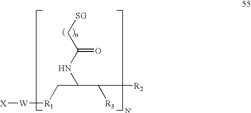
[X][W][R1]CC(NC(=O)C[SG])C([R3])[R2]
